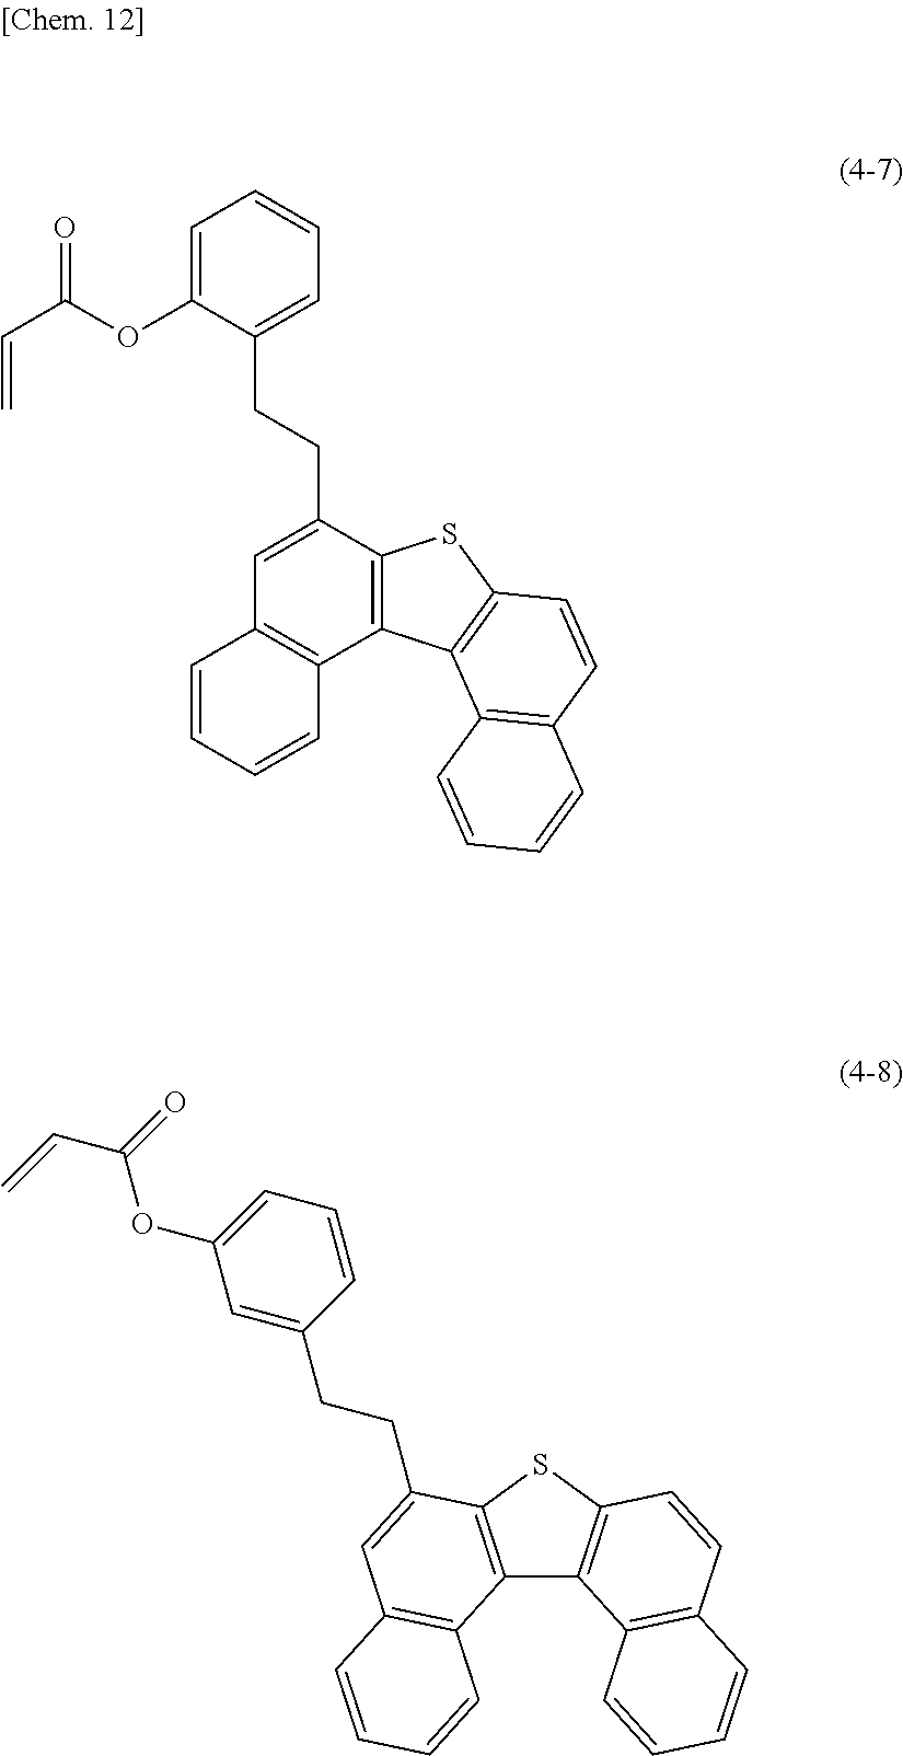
C1=C(OC(C=C)=O)C(CCC2=CC3=C(C4=C2SC2=C4C4=C(C=C2)C=CC=C4)C=CC=C3)=CC=C1.C=CC(=O)OC1=CC=CC(CCC2=CC3=C(C4=C2SC2=C4C4=C(C=C2)C=CC=C4)C=CC=C3)=C1
